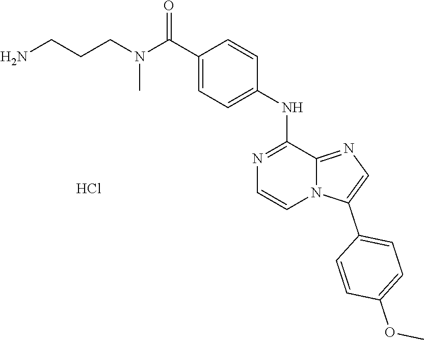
C12=NC=C(C3=CC=C(OC)C=C3)N1C=CN=C2NC1=CC=C(C(N(CCCN)C)=O)C=C1.Cl
